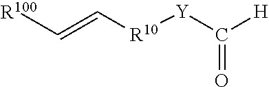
[R100]C=C[R10][Y]C([H])=O
